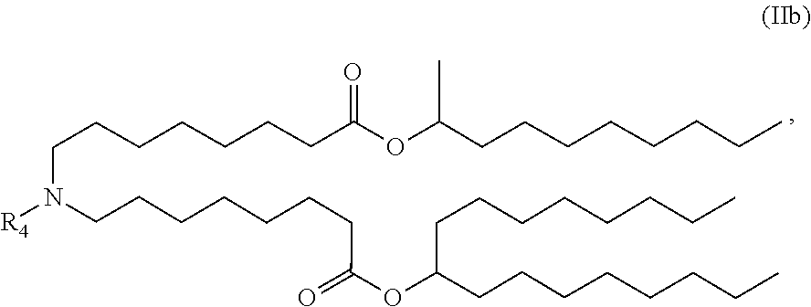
C(CCCC)CCCC(OC(CCCCCCCN(CCCCCCCC(OC(CCCCCCCC)CCCCCCCC)=O)[R4])=O)C
